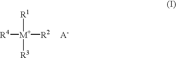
[R4][M+]([R1])([R2])[R3].[A-]
